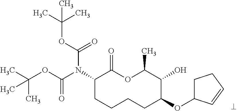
C1(N(C(OC(C)(C)C)=O)C(OC(C)(C)C)=O)CCCCC(OC2CCC=C2)C(O)C(C)OC1=O
